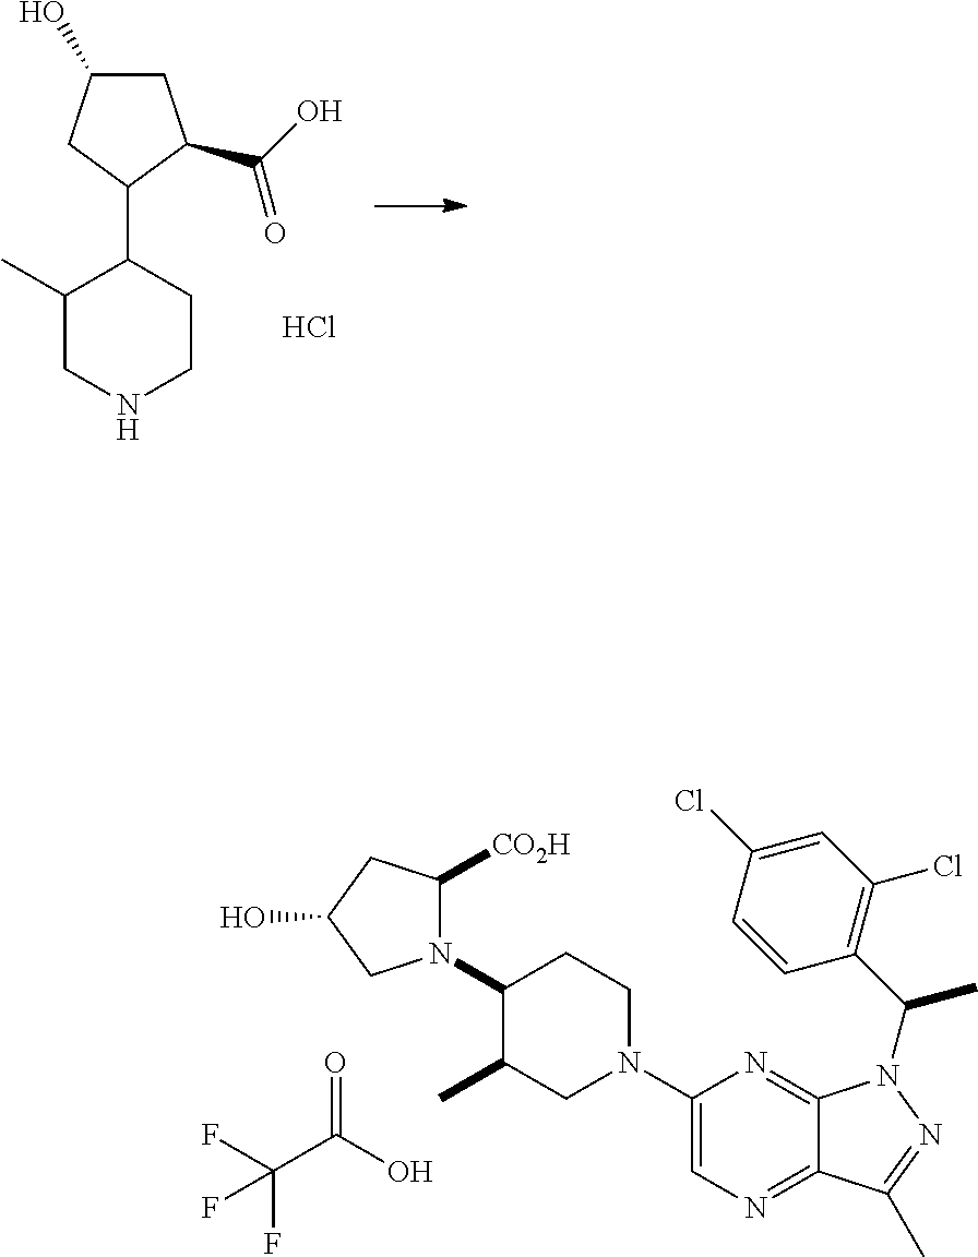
FC(C(O)=O)(F)F.C1(N2C([CO2H])CC(O)C2)C(C)CN(C2=CN=C3C(=N2)N(C(C2=C(Cl)C=C(Cl)C=C2)C)N=C3C)CC1.C1(C)CNCCC1C1C(C(O)=O)CC(O)C1.Cl
